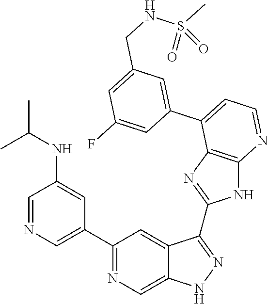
C1=NC=C(C2=NC=C3C(=C2)C(C2=NC4=C(N2)N=CC=C4C2=CC(CNS(C)(=O)=O)=CC(F)=C2)=NN3)C=C1NC(C)C
